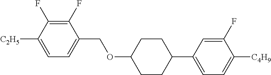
C1(F)=C(F)C([C2H5])=CC=C1COC1CCC(C2=CC=C([C4H9])C(F)=C2)CC1
